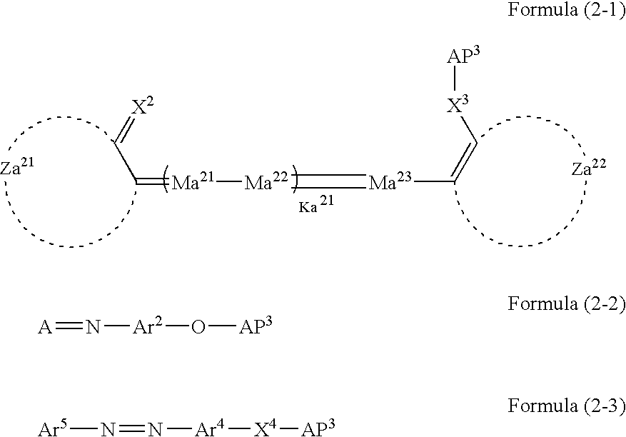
C(=[Ma21][Ma22]=[Ma23]C=C[X3][AP3])C=[X2].[A]=N[Ar2]O[AP3].[Ar5]N=N[Ar4][X4][AP3]
